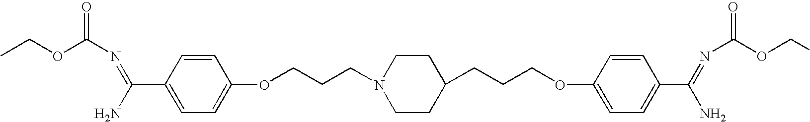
N(=C(C1=CC=C(OCCCN2CCC(CCCOC3=CC=C(C(N)=NC(OCC)=O)C=C3)CC2)C=C1)N)C(OCC)=O
